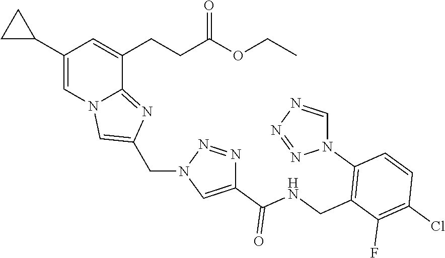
C1(C2CC2)=CN2C(=NC(CN3C=C(C(=O)NCC4=C(N5C=NN=N5)C=CC(Cl)=C4F)N=N3)=C2)C(CCC(OCC)=O)=C1
